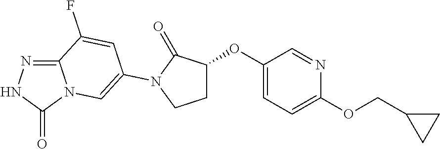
C12=NNC(=O)N1C=C(N1C(=O)C(OC3=CC=C(OCC4CC4)N=C3)CC1)C=C2F
